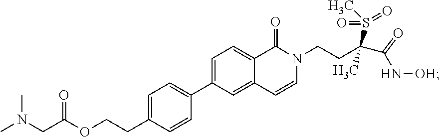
C1=C(CCOC(CN(C)C)=O)C=CC(C2=CC=C3C(=C2)C=CN(CCC(S(C)(=O)=O)(C)C(N[OH])=O)C3=O)=C1
